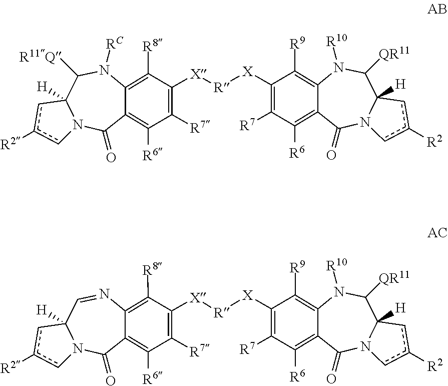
C12=C([R8])C([X][R][X]C3=C([R7])C([R6])=C4C(=C3[R9])N([R10])C([QR11])C3([H])N(C4=O)cc([R2])c3)=C([R7])C([R6])=C1C(=O)N1C([H])(C([R11Q])N2[RC])cc([R2])c1.C12=C([R8])C([X][R][X]C3=C([R7])C([R6])=C4C(=C3[R9])N([R10])C([QR11])C3([H])N(C4=O)cc([R2])c3)=C([R7])C([R6])=C1C(=O)N1C([H])(C=N2)cc([R2])c1
